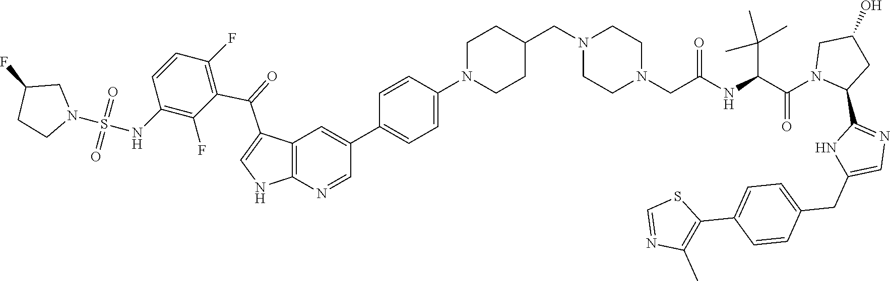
N1(CC2CCN(C3=CC=C(C4=CC5=C(N=C4)NC=C5C(=O)C4=C(F)C=CC(NS(N5CC(F)CC5)(=O)=O)=C4F)C=C3)CC2)CCN(CC(NC(C(N2C(C3=NC=C(CC4=CC=C(C5=C(C)N=CS5)C=C4)N3)CC(O)C2)=O)C(C)(C)C)=O)CC1
